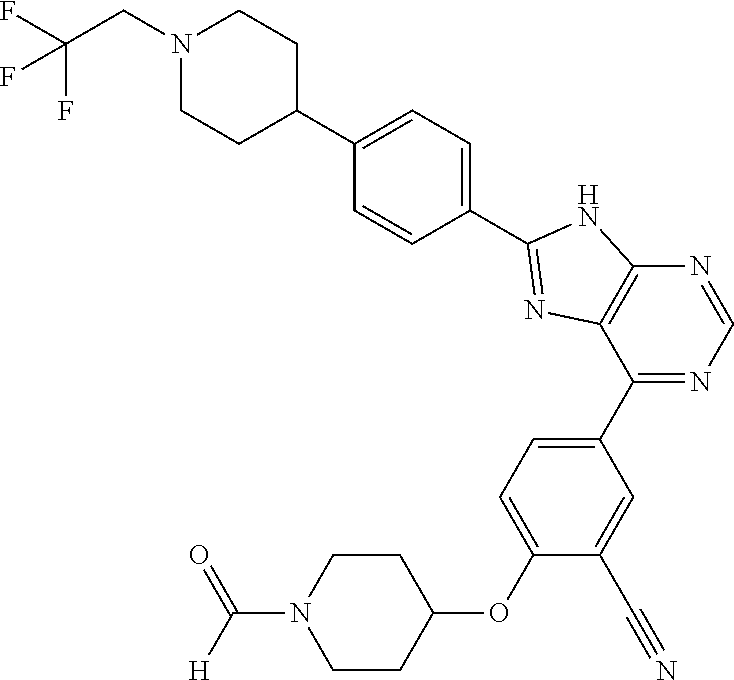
C1CC(OC2=CC=C(C3=NC=NC4=C3N=C(C3=CC=C(C5CCN(CC(F)(F)F)CC5)C=C3)N4)C=C2C#N)CCN1C([H])=O
